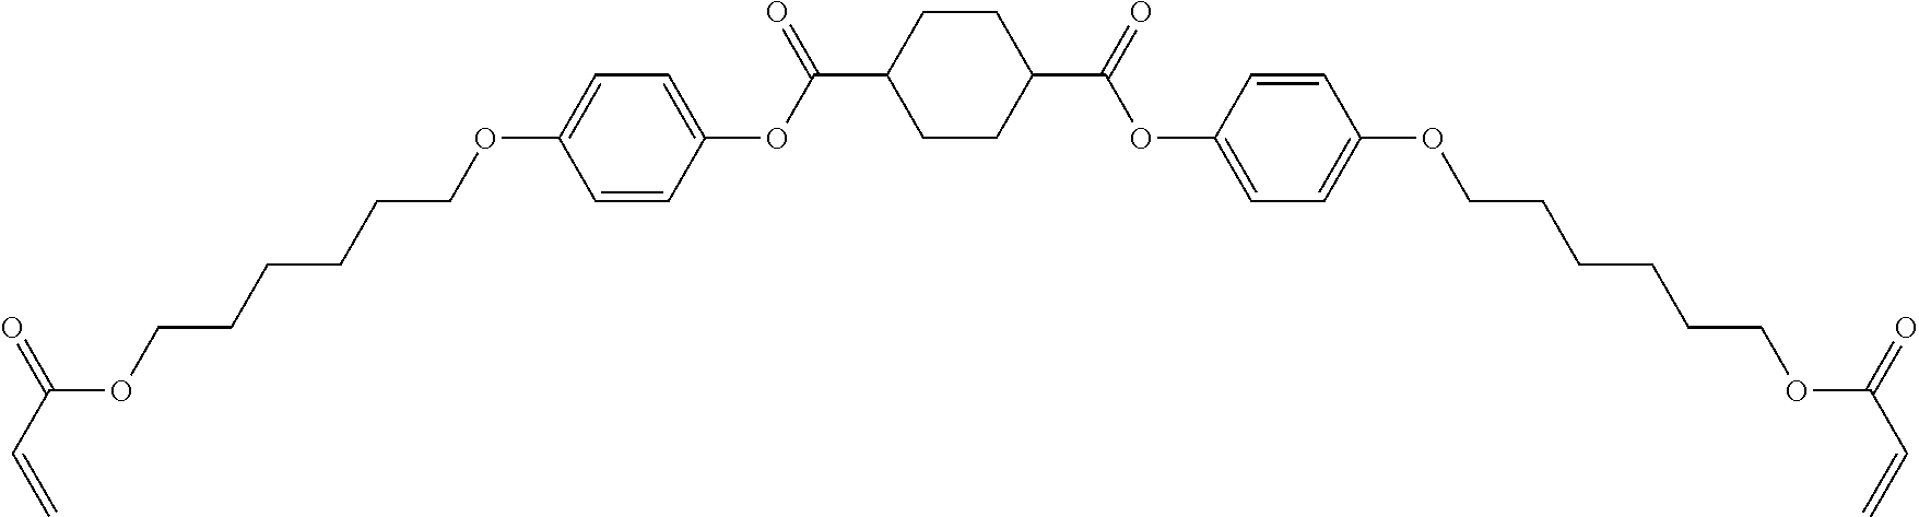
C(=O)(OC1=CC=C(OCCCCCCOC(=O)C=C)C=C1)C1CCC(C(OC2=CC=C(OCCCCCCOC(=O)C=C)C=C2)=O)CC1
